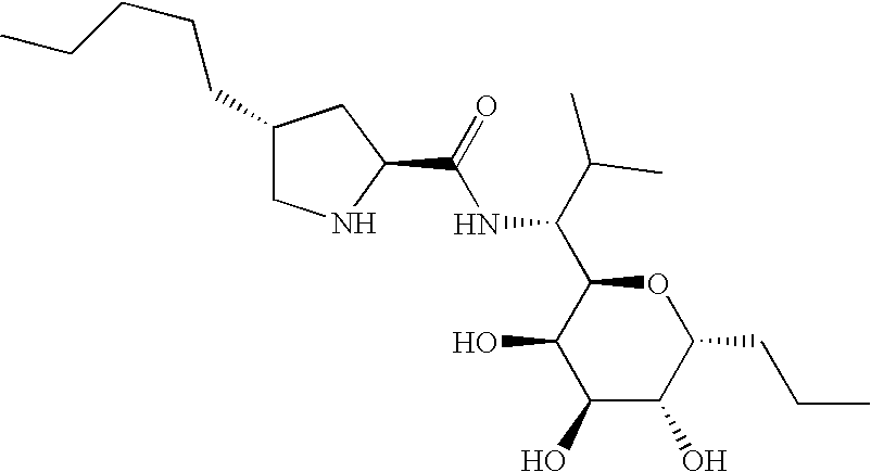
C1(O)C(O)C(CCC)OC(C(C(C)C)NC(=O)C2NCC(CCCCC)C2)C1O
